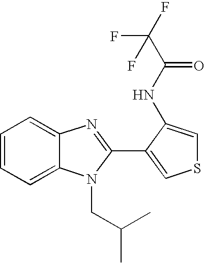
C1=CC=C2C(=C1)N=C(C1=CSC=C1NC(C(F)(F)F)=O)N2CC(C)C
